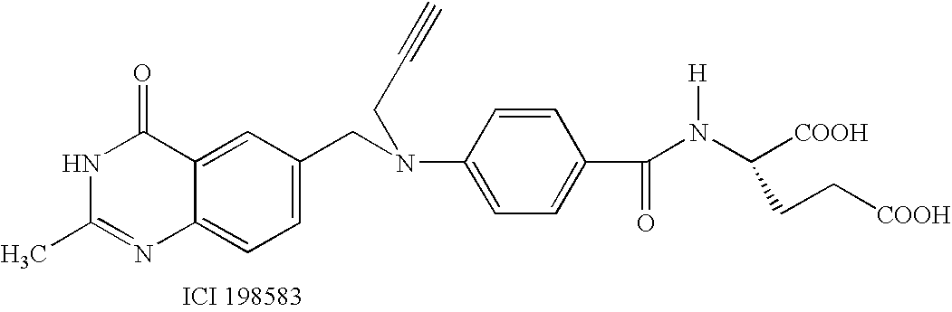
N1C(C)=NC2=CC=C(CN(C3=CC=C(C(N(C([COOH])CC[COOH])[H])=O)C=C3)CC#C)C=C2C1=O
